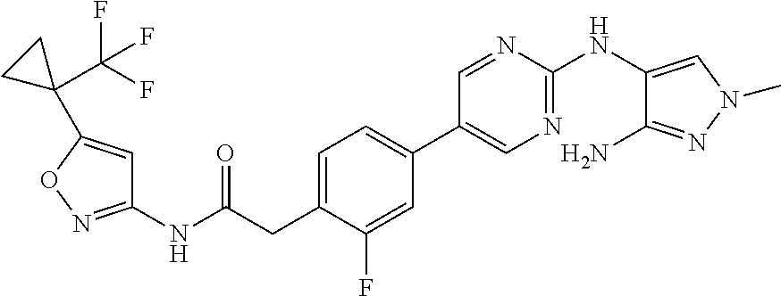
C1=C(CC(NC2=NOC(C3(C(F)(F)F)CC3)=C2)=O)C(F)=CC(C2=CN=C(NC3=CN(C)N=C3N)N=C2)=C1
